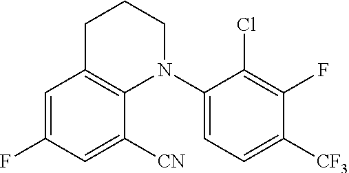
C1=C(F)C=C([CN])C2=C1CCCN2C1=CC=C([CF3])C(F)=C1Cl
